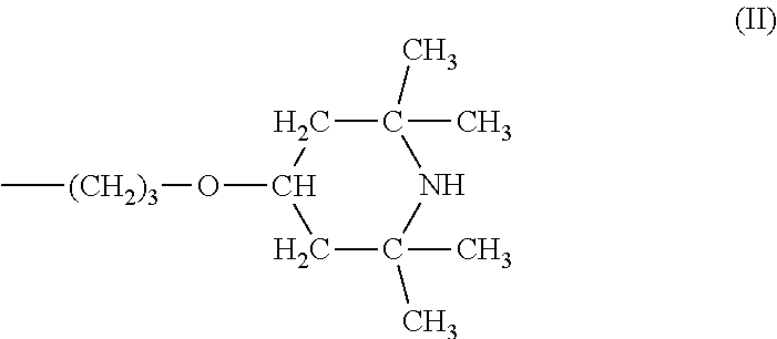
C[(CH2)3]OC1CC(C)(C)NC(C)(C)C1
